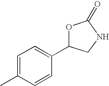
C1=C(C)C=CC(C2OC(=O)NC2)=C1
